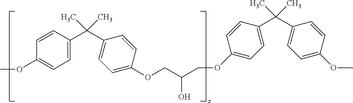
C1=CC(C(C)(C)C2=CC=C(OCC(COC3=CC=C(C(C4=CC=C(OC)C=C4)(C)C)C=C3)O)C=C2)=CC=C1OC
